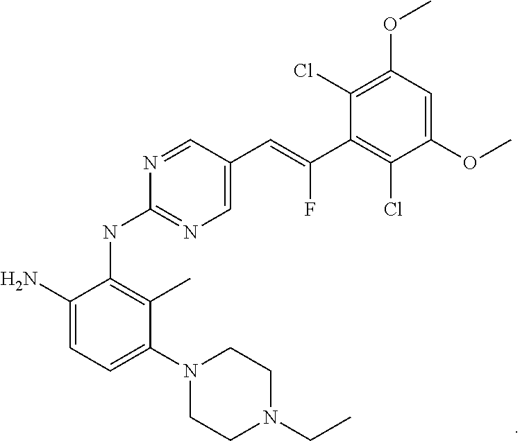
C1(N)=CC=C(N2CCN(CC)CC2)C(C)=C1NC1=NC=C(C=C(C2=C(Cl)C(OC)=CC(OC)=C2Cl)F)C=N1
